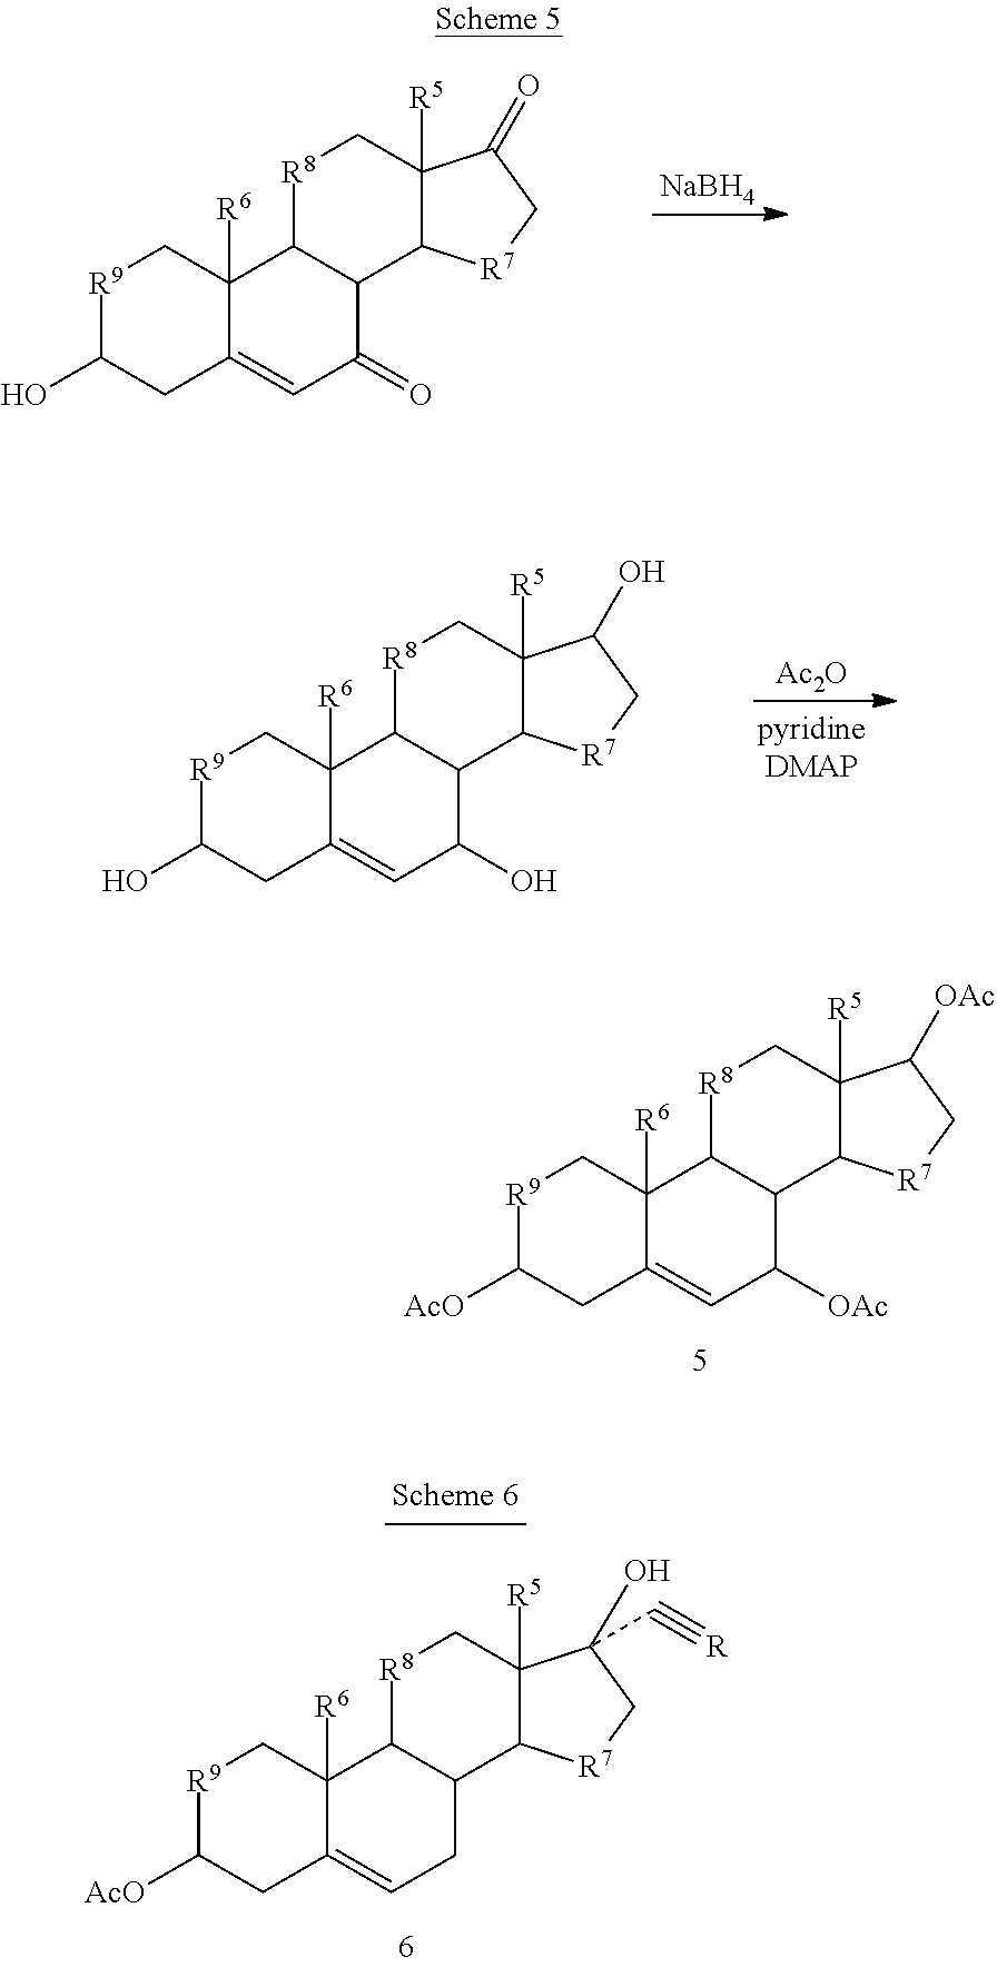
[R9]1C(O)CC2=CC(=O)C3C(C2([R6])C1)[R8]CC1([R5])C3[R7]CC1=O.[NaBH4].[Ac2O].[R9]1C(O)CC2=CC(O)C3C(C2([R6])C1)[R8]CC1([R5])C3[R7]CC1O.[R9]1C([AcO])CC2=CC([OAc])C3C(C2([R6])C1)[R8]CC1([R5])C3[R7]CC1[OAc].[R9]1C([AcO])CC2=CCC3C(C2([R6])C1)[R8]CC1([R5])C3[R7]CC1(O)C#[R]
